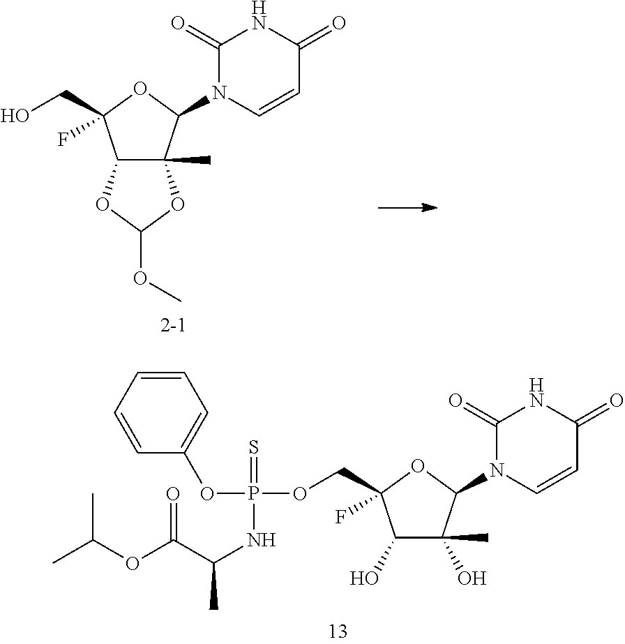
C12C(C)(C(N3C=CC(=O)NC3=O)OC1(CO)F)OC(OC)O2.C1(O)C(O)(C)C(N2C=CC(=O)NC2=O)OC1(COP(OC1=CC=CC=C1)(=S)NC(C)C(OC(C)C)=O)F
